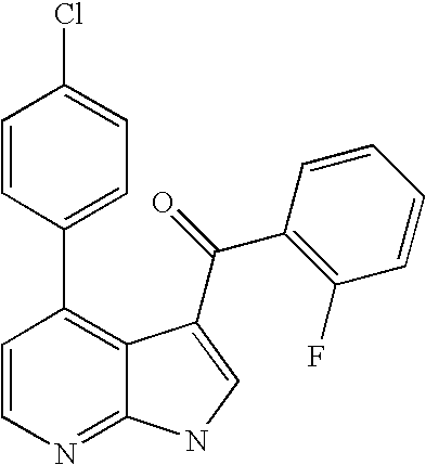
C1=CN=C2C(=C1C1=CC=C(Cl)C=C1)C(C(C1=C(F)C=CC=C1)=O)=CN2
